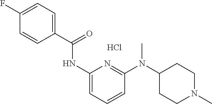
C1(C(=O)NC2=CC=CC(N(C3CCN(C)CC3)C)=N2)=CC=C(F)C=C1.Cl
